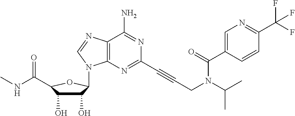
C1(O)C(O)C(C(NC)=O)OC1N1C2=C(C(N)=NC(C#CCN(C(=O)C3=CN=C(C(F)(F)F)C=C3)C(C)C)=N2)N=C1
